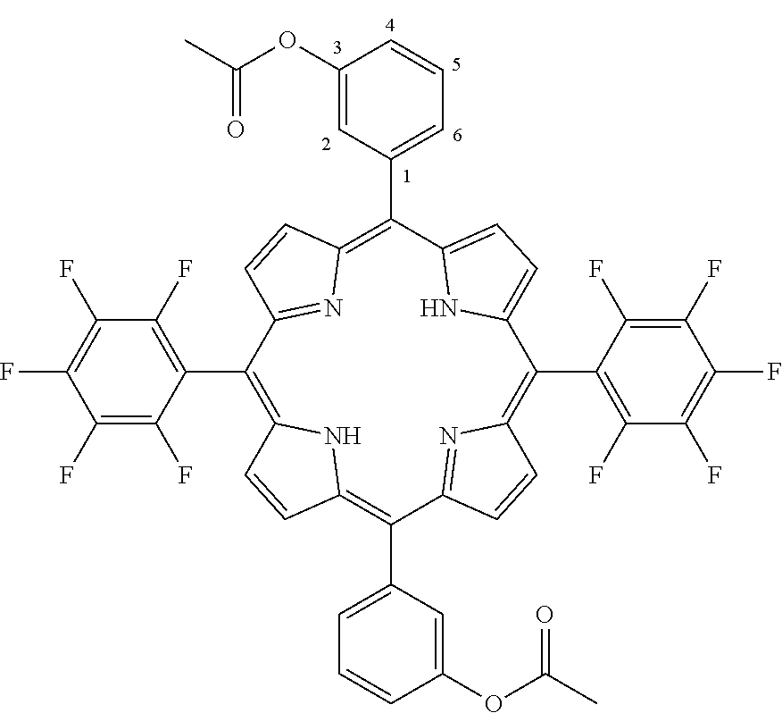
C1(F)=C(F)C(F)=C(F)C(C2=C3C=CC(=C(C4=CC=CC(OC(C)=O)=C4)C4=NC(=C(C5=C(F)C(F)=C(F)C(F)=C5F)C5=CC=C(C(C6=CC=CC(OC(C)=O)=C6)=C6N=C2C=C6)N5)C=C4)N3)=C1F
